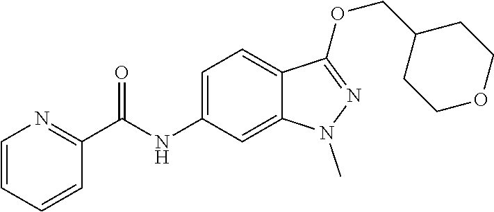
C(NC1=CC=C2C(=C1)N(C)N=C2OCC1CCOCC1)(C1=NC=CC=C1)=O
